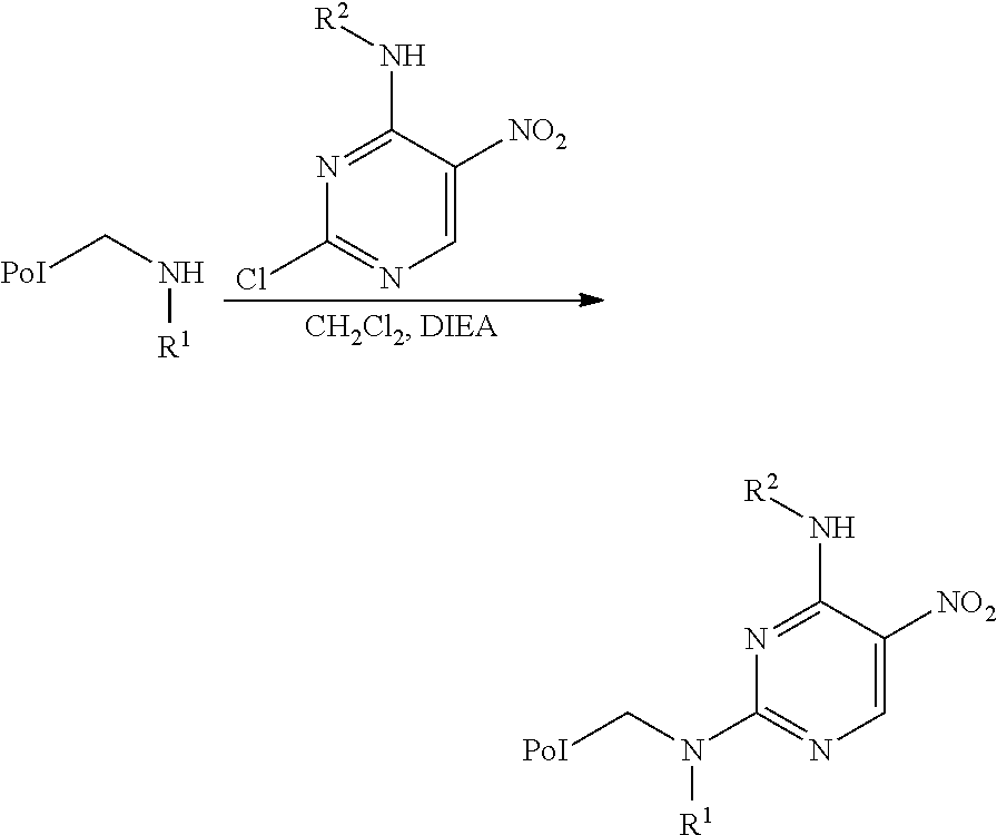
C1=C([NO2])C(N[R2])=NC(Cl)=N1.C(N[R1])[PoI].C1=C([NO2])C(N[R2])=NC(N(C[PoI])[R1])=N1
